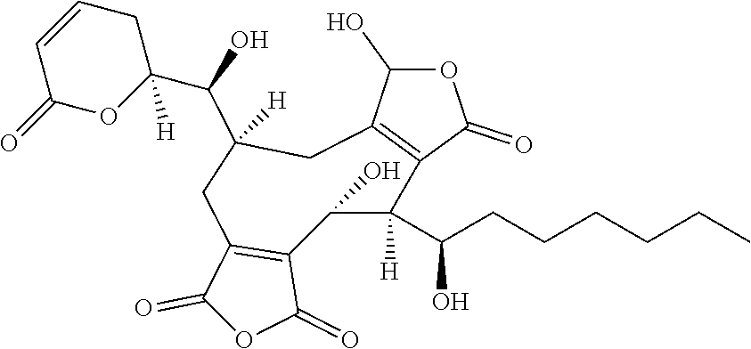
CCCCCCC(C1([H])C(O)C2=C(C(=O)OC2=O)CC(C(C2([H])CC=CC(=O)O2)O)([H])CC2=C1C(=O)OC2O)O
